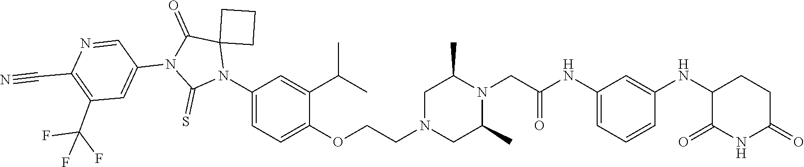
C1=C(NC(CN2C(C)CN(CCOC3=CC=C(N4C5(C(=O)N(C6=CC(C(F)(F)F)=C(C#N)N=C6)C4=S)CCC5)C=C3C(C)C)CC2C)=O)C=C(NC2C(=O)NC(=O)CC2)C=C1
